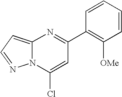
C12=CC=NN1C(Cl)=CC(C1=C([OMe])C=CC=C1)=N2
